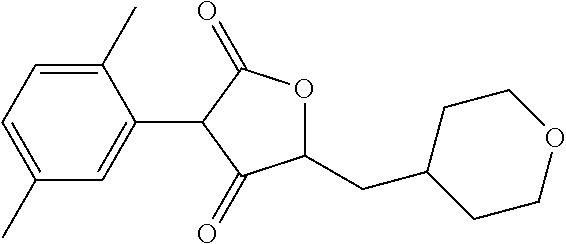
C1(C)=CC=C(C)C=C1C1C(=O)OC(CC2CCOCC2)C1=O
